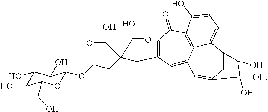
C1(O)C(O)C(CO)OC(OCCC(CC2=CC(=O)C3=C4C(=C2)C=C2CC(C4=CC=C3O)C(O)C2([OH])O)(C(O)=O)C(O)=O)C1O
